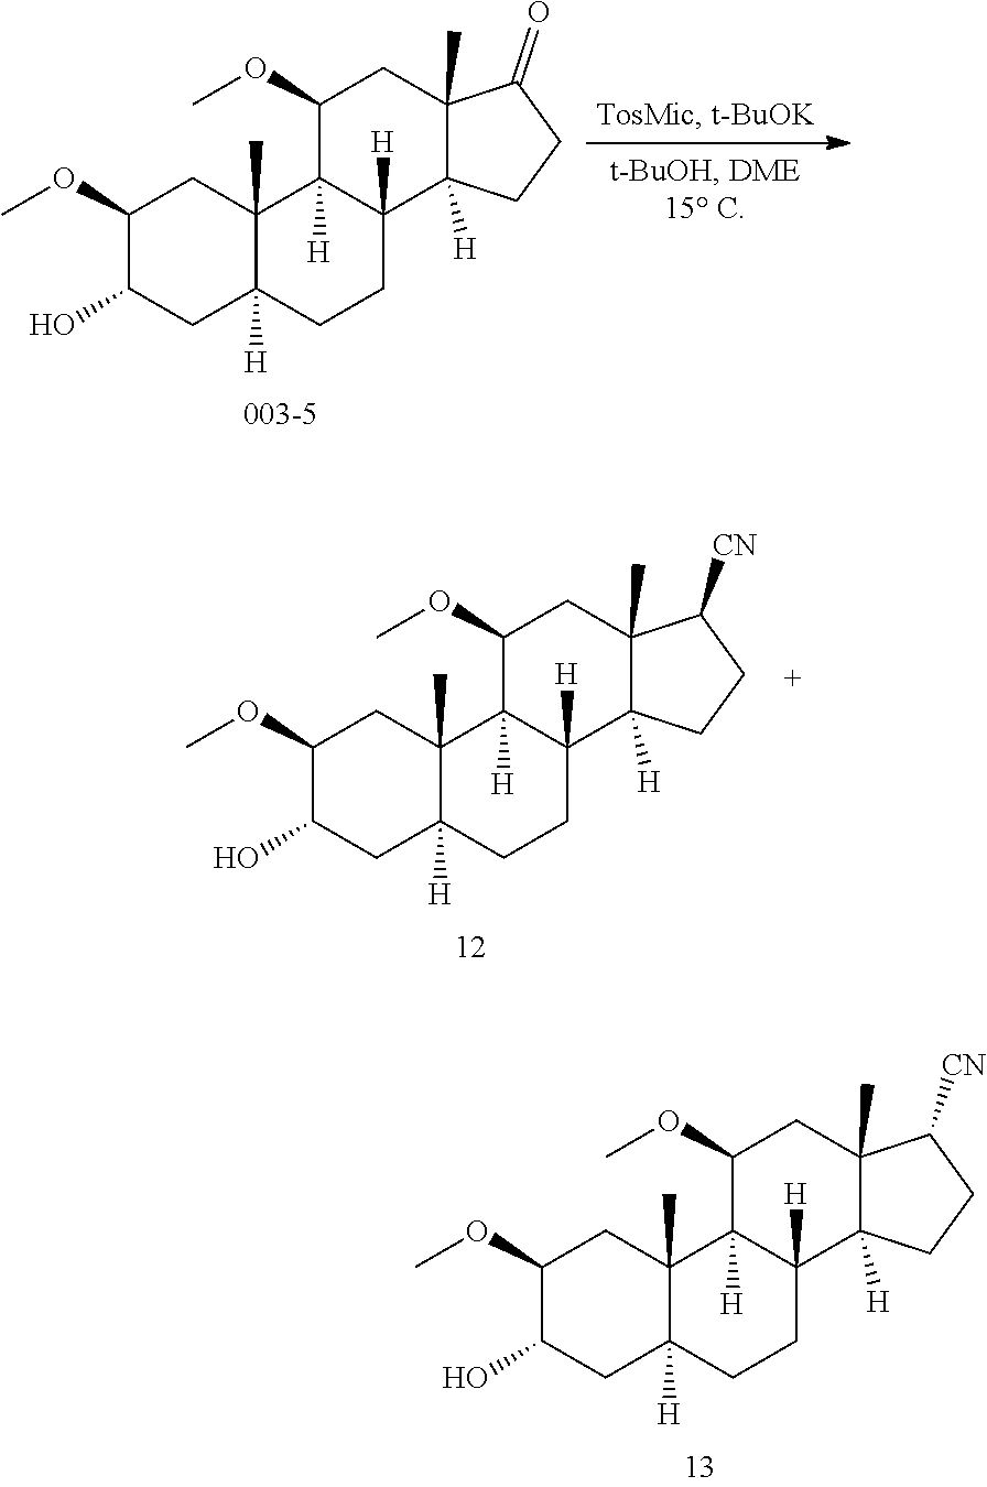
C1(OC)C(O)CC2([H])C(C)(C1)C1([H])C([H])(CC2)C2([H])C(C)(CC1OC)C([CN])CC2.C1(OC)C(O)CC2([H])C(C)(C1)C1([H])C([H])(CC2)C2([H])C(C)(CC1OC)C(=O)CC2.C1(OC)C(O)CC2([H])C(C)(C1)C1([H])C([H])(CC2)C2([H])C(C)(CC1OC)C([CN])CC2
